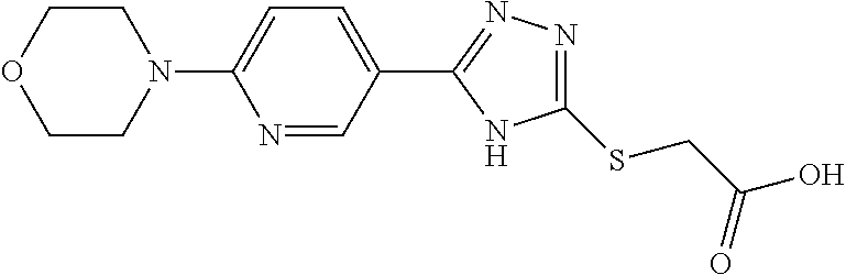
N1(C2=CC=C(C3=NN=C(SCC(O)=O)N3)C=N2)CCOCC1
